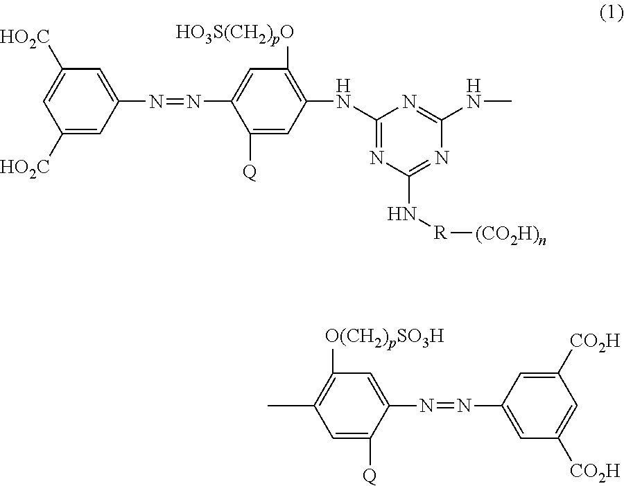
C1([HO2C])=CC(N=NC2=CC([HO3S(CH2)pO])=C(NC3=NC(N[R][(CO2H)n])=NC(NC)=N3)C=C2[Q])=CC([HO2C])=C1.C1(C)=C([O(CH2)pSO3H])C=C(N=NC2=CC([CO2H])=CC([CO2H])=C2)C([Q])=C1
